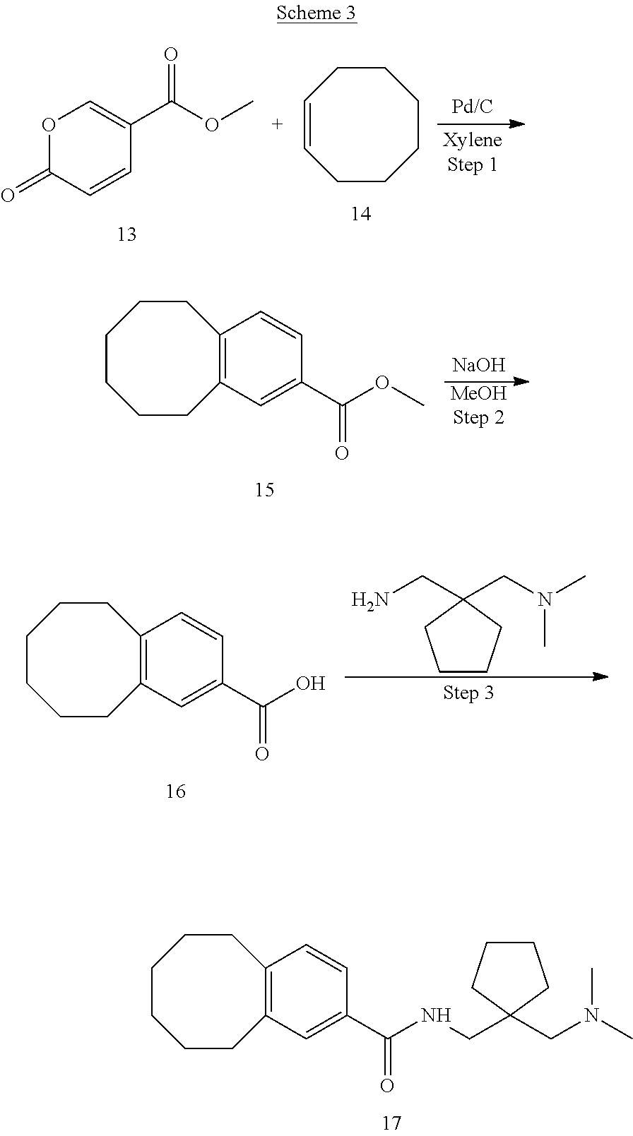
C1CC2=C(CCCC1)C=CC(C(NCC1(CN(C)C)CCCC1)=O)=C2.O1C(=O)C=CC(C(OC)=O)=C1.C1CCCCCC=C1.C1CC2=C(CCCC1)C=CC(C(OC)=O)=C2.[NaOH].[MeOHStep 2].C1CC2=C(CCCC1)C=CC(C(O)=O)=C2.C1CCC(CN)(CN(C)C)C1
